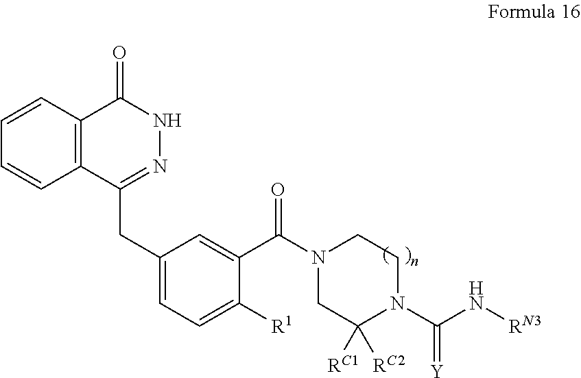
C1=CC=CC2=C1C(=O)NN=C2CC1=CC=C([R1])C(C(N2CC([RC2])([RC1])N(C(N[RN3])=[Y])CC2)=O)=C1
